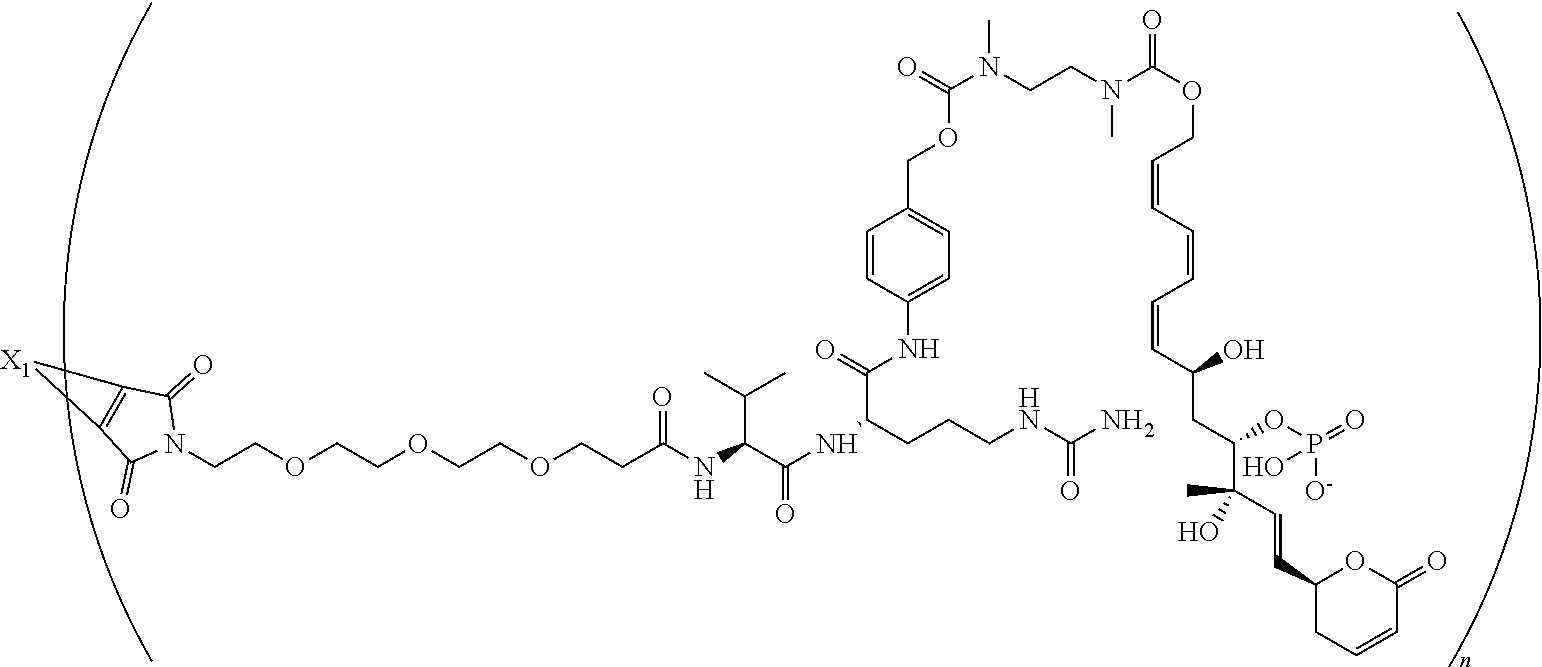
C(COCCOCCOCCC(NC(C(NC(CCCNC(N)=O)C(=O)NC1=CC=C(COC(N(CCN(C(OCC=CC=CC=CC(CC(C(C=CC2CC=CC(=O)O2)(C)O)OP(=O)([O-])O)O)=O)C)C)=O)C=C1)=O)C(C)C)=O)N1C(=O)C2=C(C1=O)[X1]2
